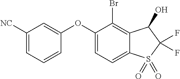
C1([NC])=CC=CC(OC2=CC=C3C(=C2Br)C(O)C(F)(F)S3(=O)=O)=C1
